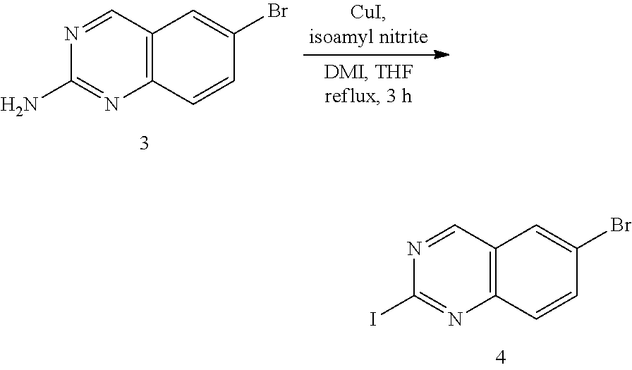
N1=CC2=C(N=C1I)C=CC(Br)=C2.N1=CC2=C(N=C1N)C=CC(Br)=C2
